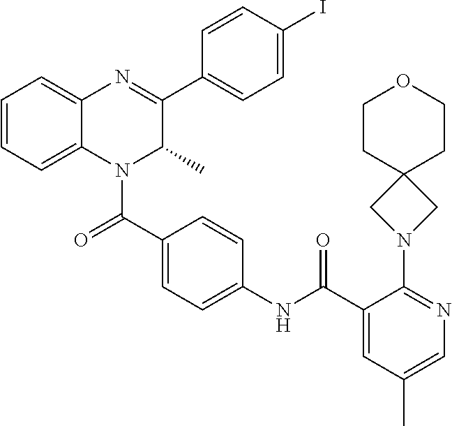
C1=CC=C2C(=C1)N=C(C1=CC=C(I)C=C1)C(C)N2C(C1=CC=C(NC(C2=CC(C)=CN=C2N2CC3(C2)CCOCC3)=O)C=C1)=O
